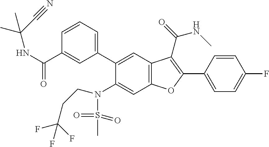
C1=CC(C2=C(C(=O)NC)C3=C(C=C(N(S(=O)(=O)C)CCC(F)(F)F)C(C4=CC=CC(C(NC(C#N)(C)C)=O)=C4)=C3)O2)=CC=C1F
